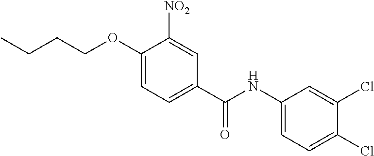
C1(OCCCC)=CC=C(C(=O)NC2=CC=C(Cl)C(Cl)=C2)C=C1[NO2]
